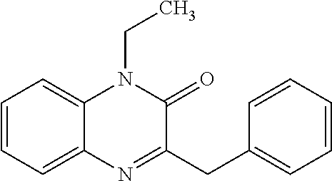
C12=CC=CC=C1N(CC)C(=O)C(CC1=CC=CC=C1)=N2
